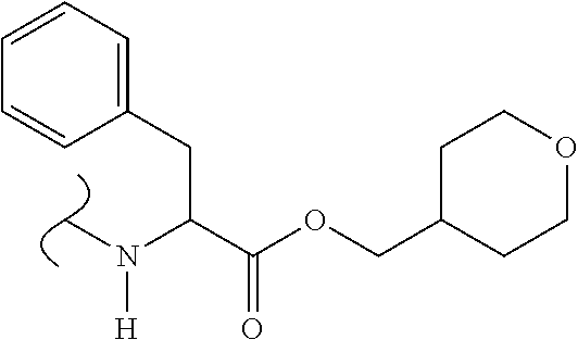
CN(C(C(=O)OCC1CCOCC1)CC1=CC=CC=C1)[H]
